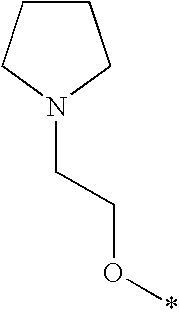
C1CCN(CCO*)C1
